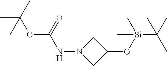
CC(C)(OC(NN1CC(O[Si](C)(C)C(C)(C)C)C1)=O)C
